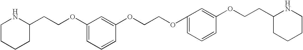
C1(OCCC2NCCCC2)=CC=CC(OCCOC2=CC=CC(OCCC3CCCCN3)=C2)=C1
